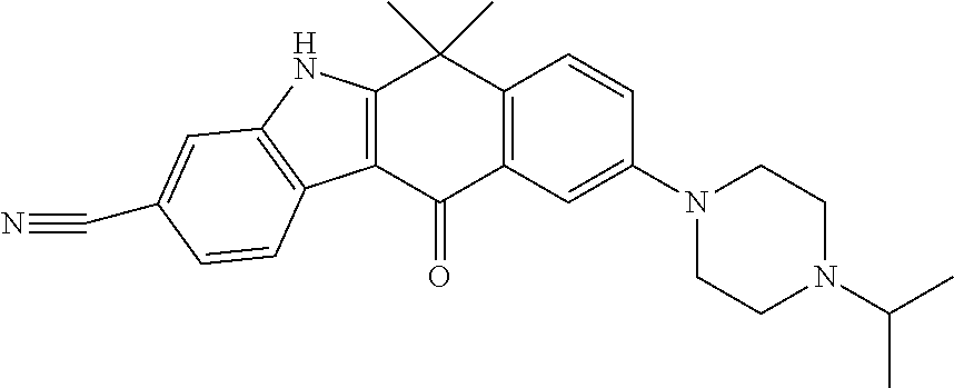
C12=C(C(=O)C3=C(C1(C)C)C=CC(N1CCN(C(C)C)CC1)=C3)C1=C(N2)C=C(C#N)C=C1
